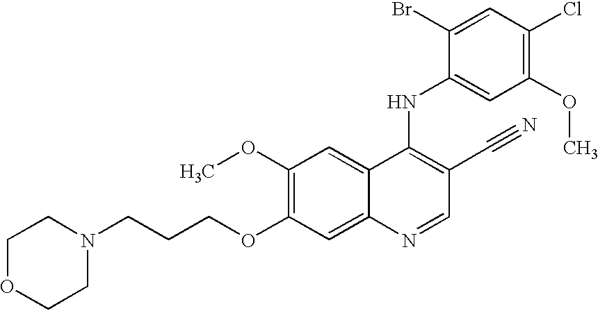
C1(OC)=C(OCCCN2CCOCC2)C=C2C(=C1)C(NC1=CC(OC)=C(Cl)C=C1Br)=C(C#N)C=N2
